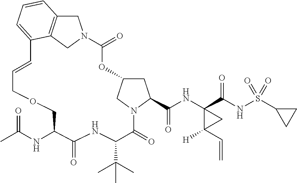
C1C2=C3CN1C(=O)OC1CC(C(NC4(C(NS(C5CC5)(=O)=O)=O)C(C=C)([H])C4)=O)N(C(=O)C(C(C)(C)C)NC(=O)C(NC(C)=O)COCC=CC3=CC=C2)C1
